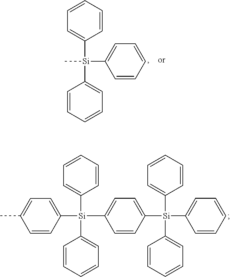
C[Si](C1=CC=CC=C1)(C1=CC=CC=C1)C1=CC=CC=C1.C1([Si](C2=CC=CC=C2)(C2=CC=CC=C2)C2=CC=CC=C2)=CC=C([Si](C2=CC=C(C)C=C2)(C2=CC=CC=C2)C2=CC=CC=C2)C=C1
